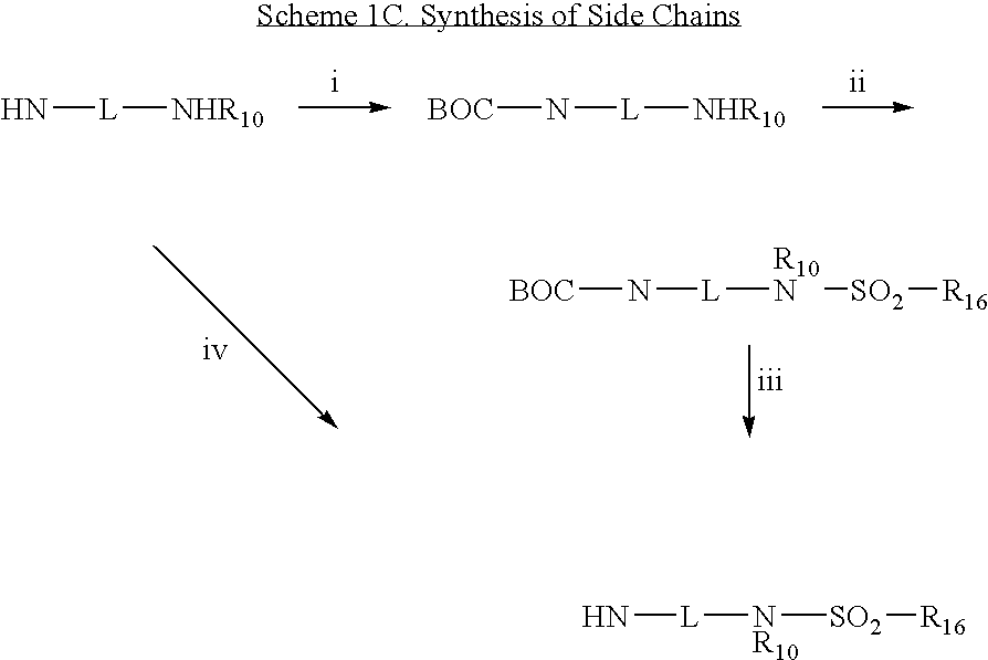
N([L][R10N][SO2][R16])[BOC].N[L][NHR10].N([L][NHR10])[BOC].N[L][NR10][SO2][R16]
